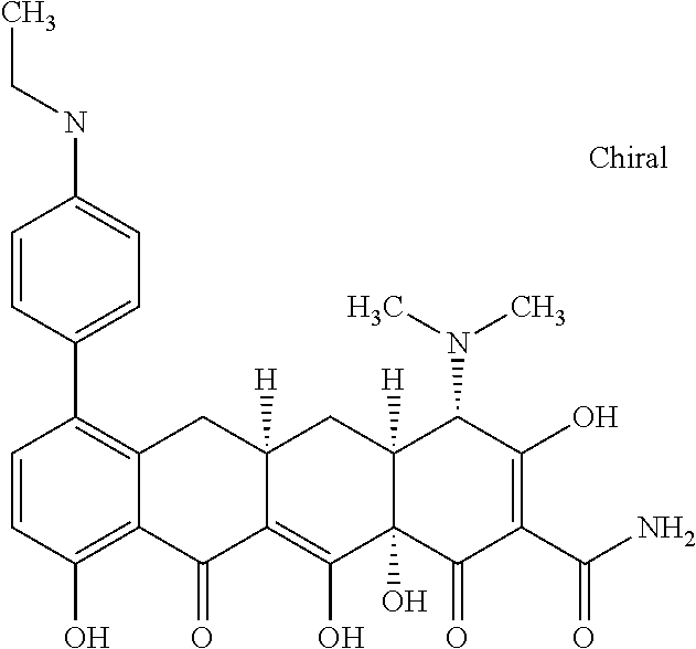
C1=CC(O)=C2C(=C1C1=CC=C(NCC)C=C1)CC1([H])C(=C(O)C3(O)C([H])(C1)C(N(C)C)C(O)=C(C(N)=O)C3=O)C2=O
